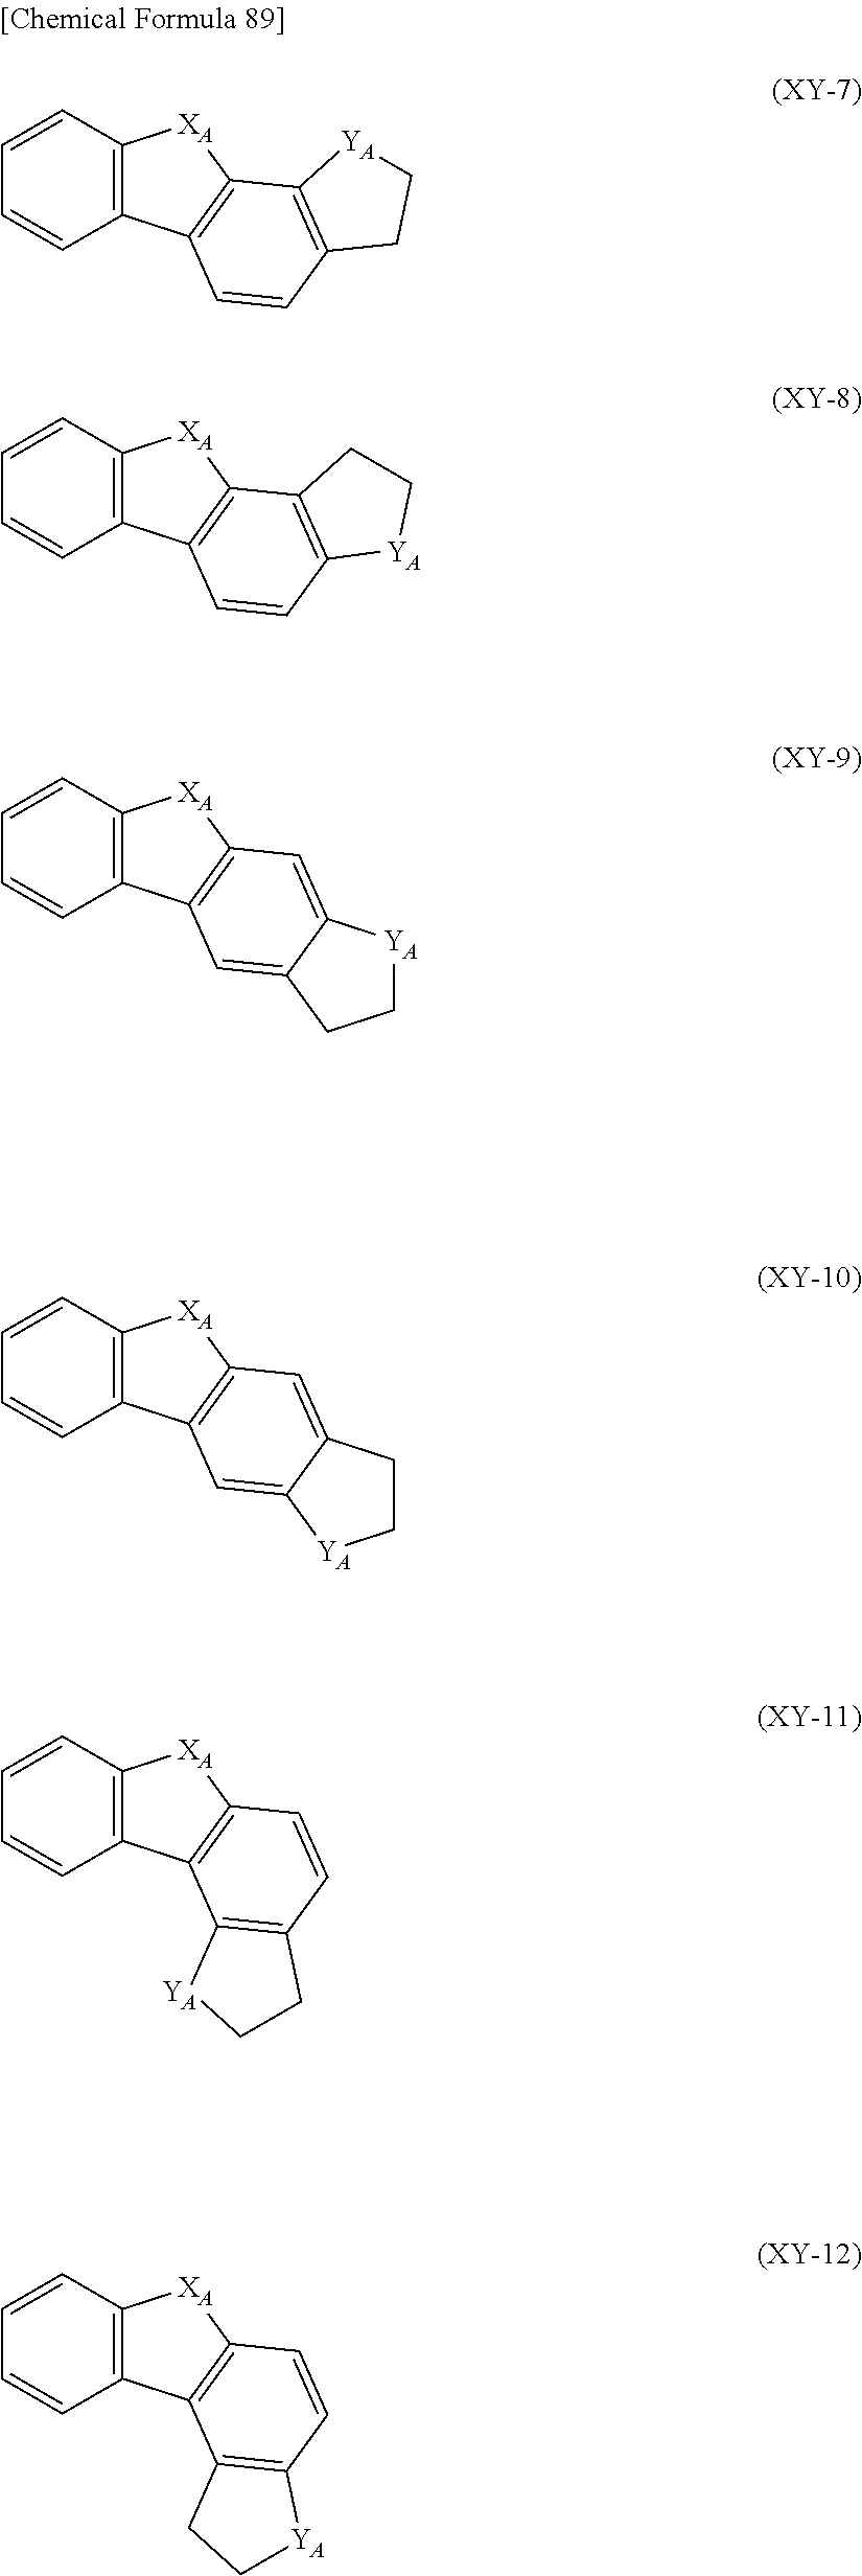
C12=C(C=CC=C1)[XA]C1=C2C=CC2=C1[YA]CC2.C12=C(C=CC=C1)[XA]C1=C2C=C2C(=C1)[YA]CC2.C12=C(C=CC=C1)[XA]C1=C2C=C2C(=C1)CC[YA]2.C12=C(C=CC=C1)[XA]C1=C2C2=C(C=C1)CC[YA]2.C12=C(C=CC=C1)[XA]C1=C2C2=C(C=C1)[YA]CC2.C12=C(C=CC=C1)[XA]C1=C2C=CC2=C1CC[YA]2
